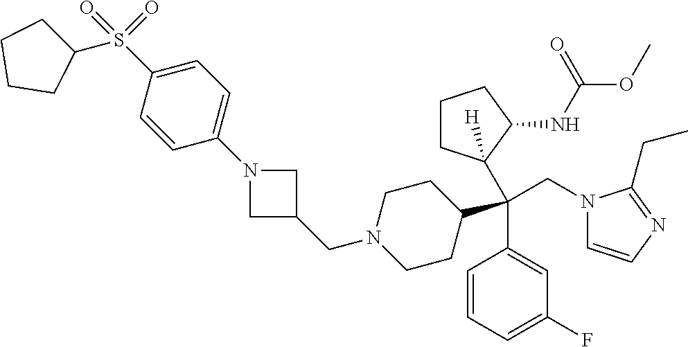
C1=CC=C(F)C=C1C(CN1C=CN=C1CC)(C1([H])CCCC1NC(OC)=O)C1CCN(CC2CN(C3=CC=C(S(=O)(=O)C4CCCC4)C=C3)C2)CC1
